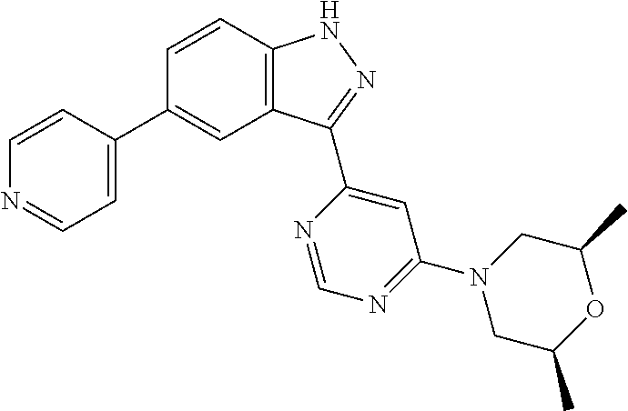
C1=CC2=C(C=C1C1=CC=NC=C1)C(C1=CC(N3CC(C)OC(C)C3)=NC=N1)=NN2
